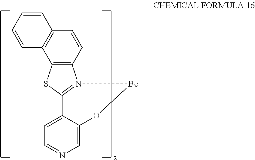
C12=C(C=CC3=C1C=CC=C3)N1=C(S2)C2=CC=NC=C2O[Be]1
